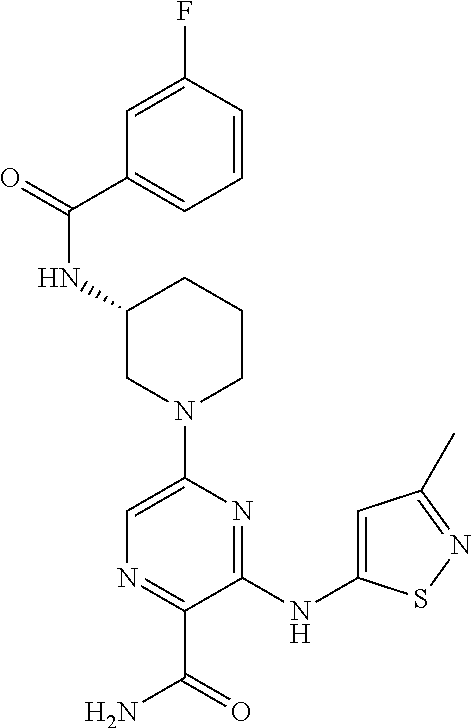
N(C1CN(C2=CN=C(C(=O)N)C(NC3=CC(C)=NS3)=N2)CCC1)C(=O)C1=CC=CC(F)=C1
